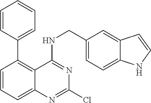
C1(C2=C3C(=CC=C2)N=C(Cl)N=C3NCC2=CC=C3C(=C2)C=CN3)=CC=CC=C1
